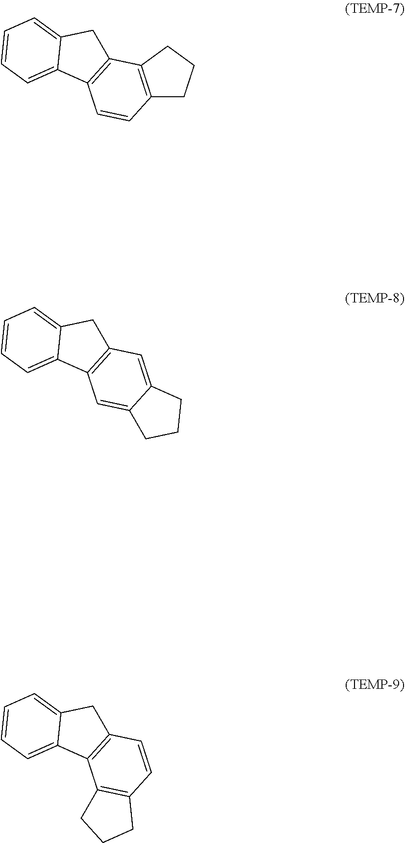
C12=C(CCC1)C1=C(C=C2)C2=CC=CC=C2C1.C12=CC3=C(C=C1CCC2)C1=CC=CC=C1C3.C1=CC2=C(C3=C1CCC3)C1=CC=CC=C1C2
